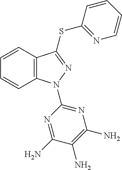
N1=C(N)C(N)=C(N)N=C1N1C2=C(C=CC=C2)C(SC2=NC=CC=C2)=N1
